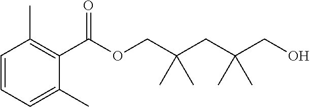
C1(C(OCC(CC(CO)(C)C)(C)C)=O)=C(C)C=CC=C1C
